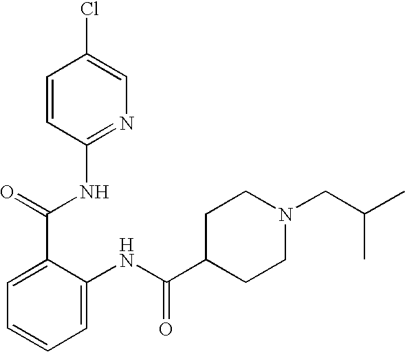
C1=CC(NC(C2=CC=CC=C2NC(C2CCN(CC(C)C)CC2)=O)=O)=NC=C1Cl
